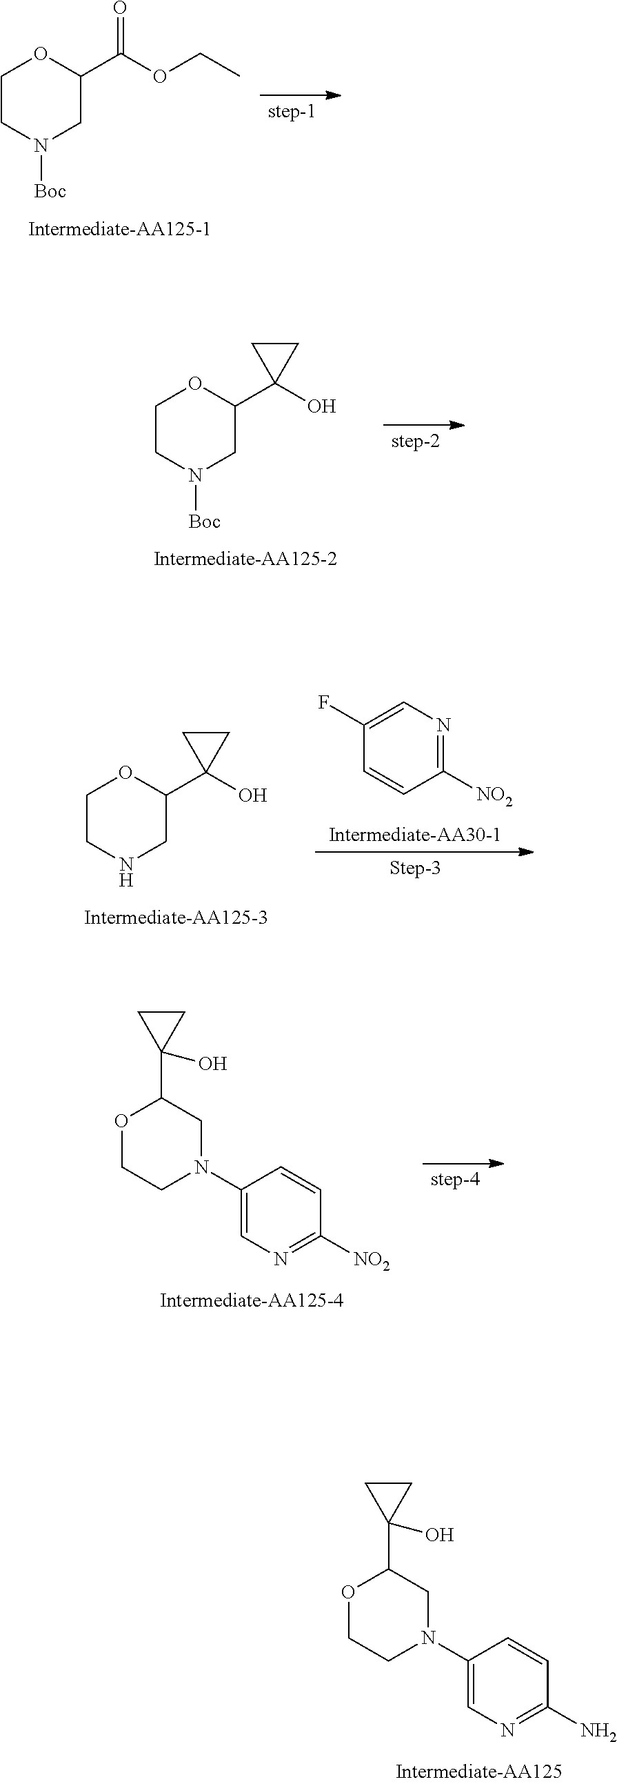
O1C(C2(O)CC2)CN(C2=CN=C(N)C=C2)CC1.C1CN([Boc])CC(C(OCC)=O)O1.C1CN([Boc])CC(C2(O)CC2)O1.C1=C(F)C=CC([NO2])=N1.C1CNCC(C2(O)CC2)O1.O1C(C2(O)CC2)CN(C2=CN=C([NO2])C=C2)CC1
